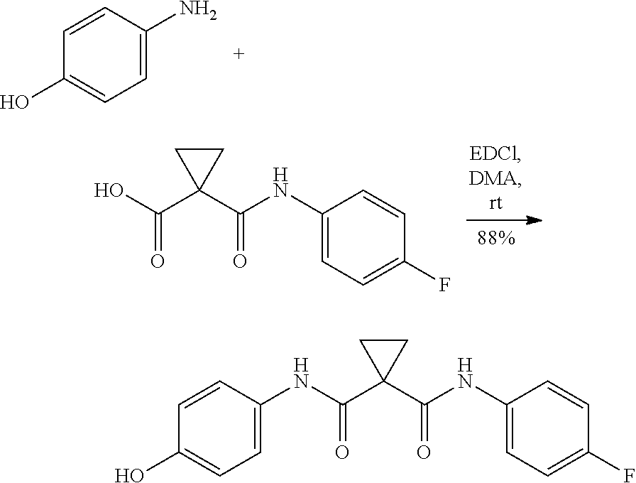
C1(N)=CC=C(O)C=C1.OC(C1(C(NC2=CC=C(F)C=C2)=O)CC1)=O.C1(NC(C2(C(NC3=CC=C(F)C=C3)=O)CC2)=O)=CC=C(O)C=C1
